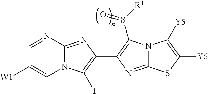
C1=NC2=NC(C3=C(S([R1])=O)N4C(=N3)SC([Y6])=C4[Y5])=C(I)N2C=C1[W1]
